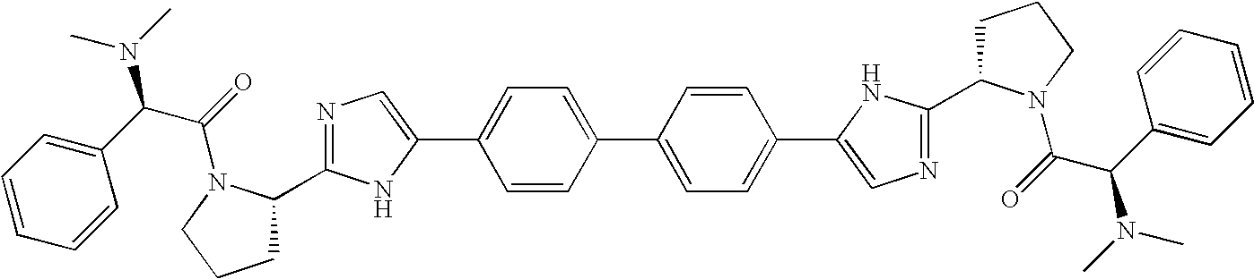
C1(C(C(=O)N2C(C3=NC=C(C4=CC=C(C5=CC=C(C6=CN=C(C7CCCN7C(=O)C(N(C)C)C7=CC=CC=C7)N6)C=C5)C=C4)N3)CCC2)N(C)C)=CC=CC=C1
